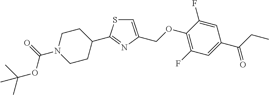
C1=C(COC2=C(F)C=C(C(CC)=O)C=C2F)N=C(C2CCN(C(OC(C)(C)C)=O)CC2)S1
